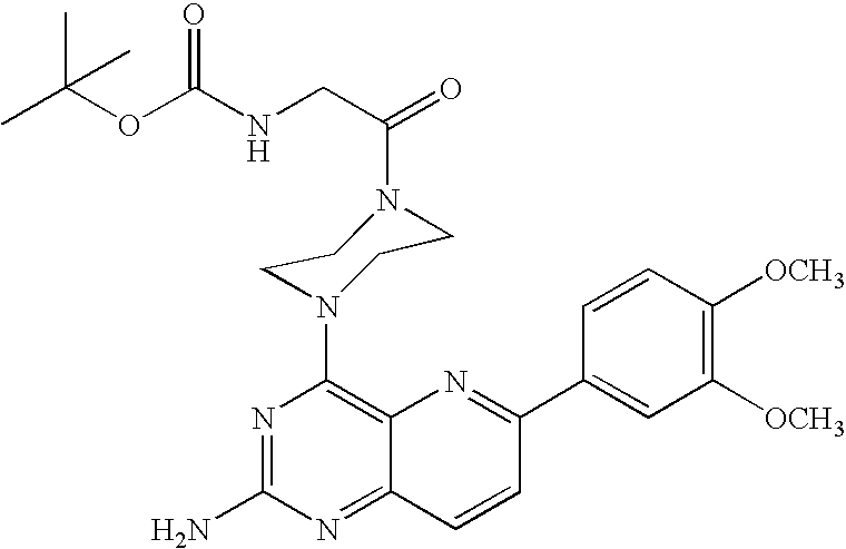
N1=C(N)N=C2C(=C1N1CCN(C(=O)CNC(OC(C)(C)C)=O)CC1)N=C(C1=CC([OCH3])=C([OCH3])C=C1)C=C2
